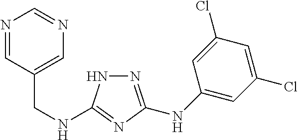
C(NC1=NC(NC2=CC(Cl)=CC(Cl)=C2)=NN1)C1=CN=CN=C1
